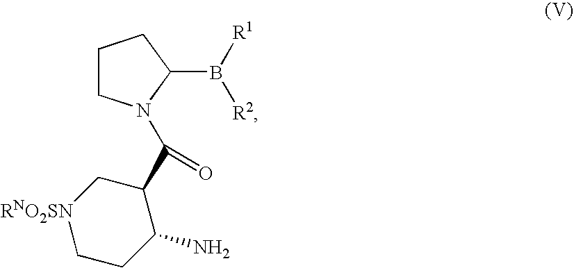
C1CN(C(=O)C2C[RNO2SN]CCC2N)C(B([R1])[R2])C1
